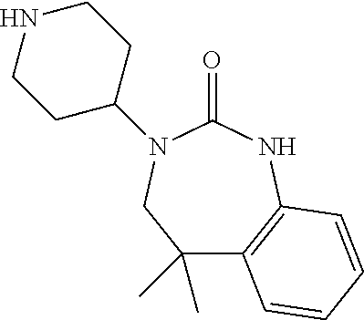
C1(C)(C)C2=C(NC(=O)N(C3CCNCC3)C1)C=CC=C2
